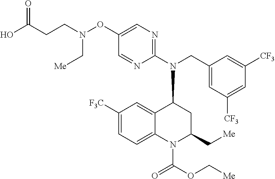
N(CC1=CC([CF3])=CC([CF3])=C1)(C1C2=CC([F3C])=CC=C2N(C(OC[Me])=O)C(C[Me])C1)C1=NC=C(ON(CCC(O)=O)C[Me])C=N1
